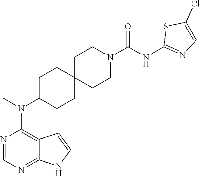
N1=CN=C2C(=C1N(C)C1CCC3(CC1)CCN(C(NC1=NC=C(Cl)S1)=O)CC3)C=CN2
